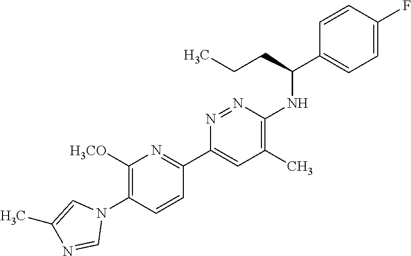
C1([H3CO])=C(N2C=C(C)N=C2)C=CC(C2=CC(C)=C(NC(C3=CC=C(F)C=C3)CCC)N=N2)=N1
